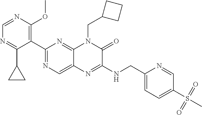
C1=NC(OC)=C(C2=NC=C3C(=N2)N(CC2CCC2)C(=O)C(NCC2=CC=C(S(=O)(=O)C)C=N2)=N3)C(C2CC2)=N1
